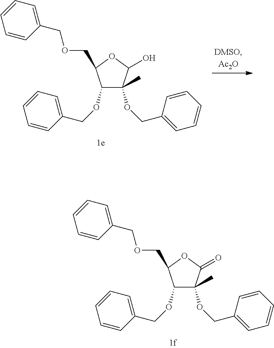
O(C1C(OCC2=CC=CC=C2)(C)C(O)OC1COCC1=CC=CC=C1)CC1=CC=CC=C1.O(C1C(OCC2=CC=CC=C2)(C)C(=O)OC1COCC1=CC=CC=C1)CC1=CC=CC=C1
